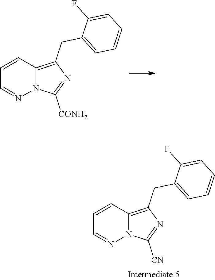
C1=CC2=C(CC3=CC=CC=C3F)N=C([CN])N2N=C1.C1=CC2=C(CC3=CC=CC=C3F)N=C([CONH2])N2N=C1
